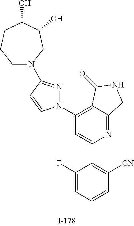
N1(C2=C3C(=NC(C4=C([CN])C=CC=C4F)=C2)CNC3=O)N=C(N2CCCC(O)C(O)C2)C=C1
